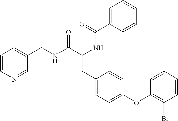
C1=C(C(=O)NC(C(NCC2=CC=CN=C2)=O)=CC2=CC=C(OC3=C(Br)C=CC=C3)C=C2)C=CC=C1
